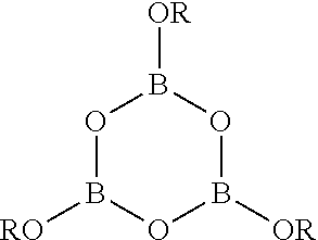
O1B([RO])OB([OR])OB1[OR]
